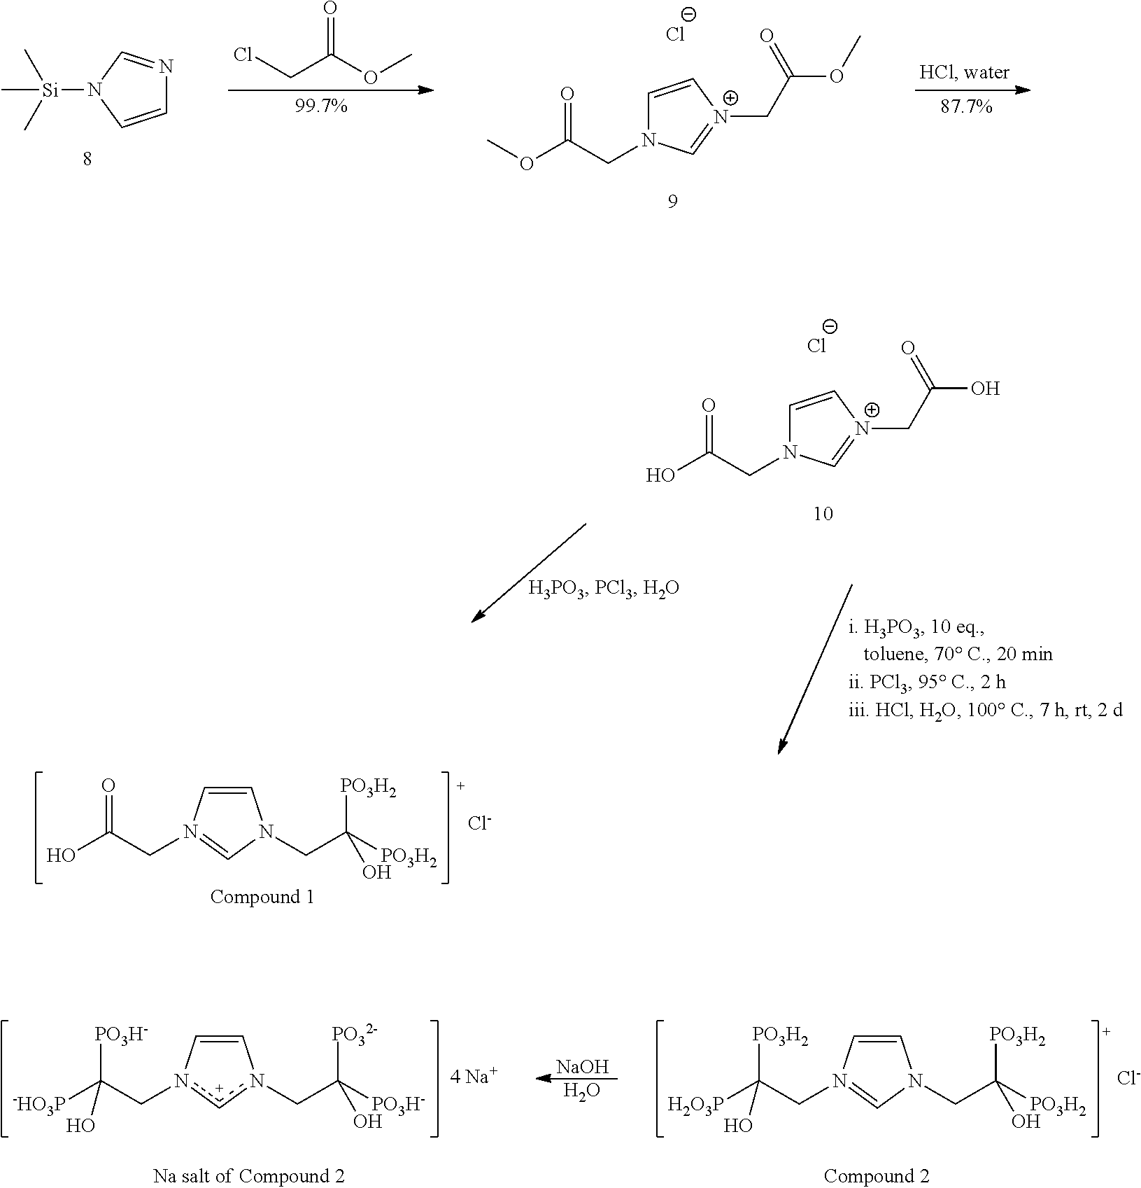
C1=C[N+](CC(OC)=O)=CN1CC(=O)OC.[Cl-].ClCC(OC)=O.C1=CN([Si](C)(C)C)C=N1.C1=C[N+](CC(O)=O)=CN1CC(=O)O.[Cl-].C1=CN(CC(=O)O)=CN1CC([PO3H2])([PO3H2])O.[Cl-].C1=Cn(CC([PO3H-])([-HO3P])O)[c+]n1CC([PO3H-])([PO32-])O.[NaOH].O.C1=CN(CC([PO3H2])([H2O3P])O)=CN1CC([PO3H2])([PO3H2])O.[Cl-]
